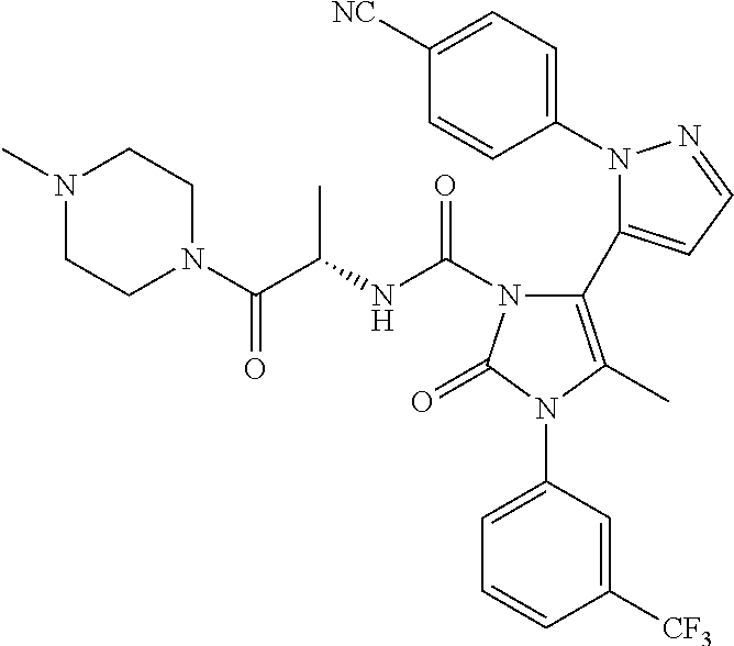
C1(N2N=CC=C2C2=C(C)N(C3=CC=CC([CF3])=C3)C(=O)N2C(NC(C(N2CCN(C)CC2)=O)C)=O)=CC=C([NC])C=C1
